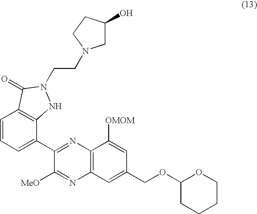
C1=CC=C(C2=NC3=C(N=C2[MeO])C=C(COC2CCCCO2)C=C3[OMOM])C2=C1C(=O)N(CCN1CC(O)CC1)N2
